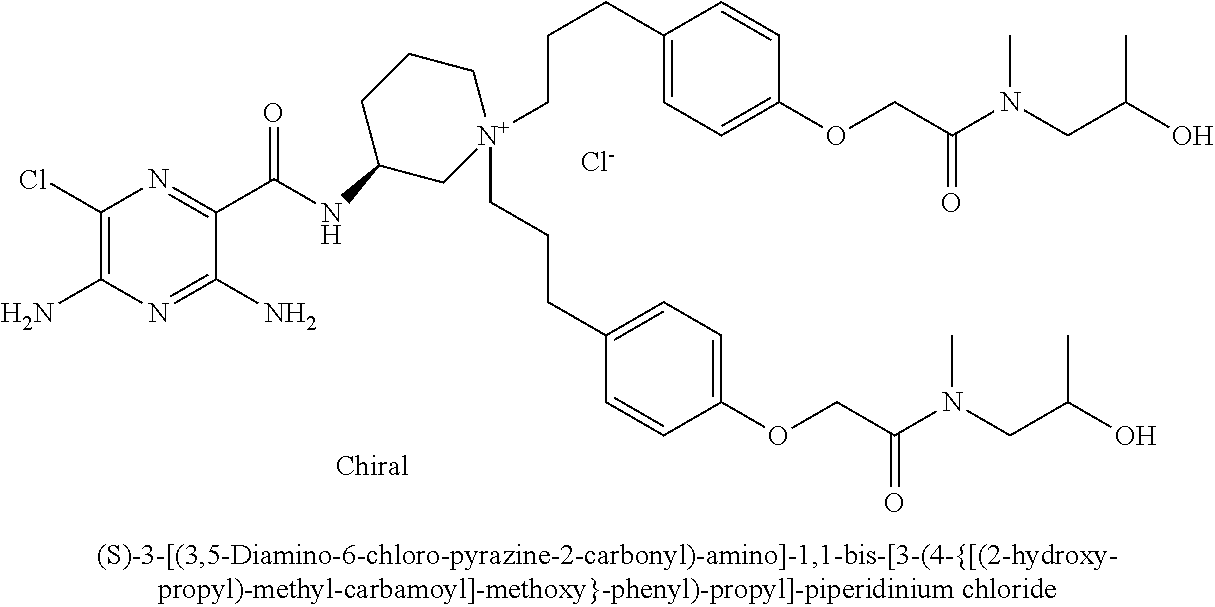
[Cl-].C1(Cl)=C(N)N=C(N)C(C(=O)NC2C[N+](CCCC3=CC=C(OCC(=O)N(CC(O)C)C)C=C3)(CCCC3=CC=C(OCC(=O)N(CC(O)C)C)C=C3)CCC2)=N1
